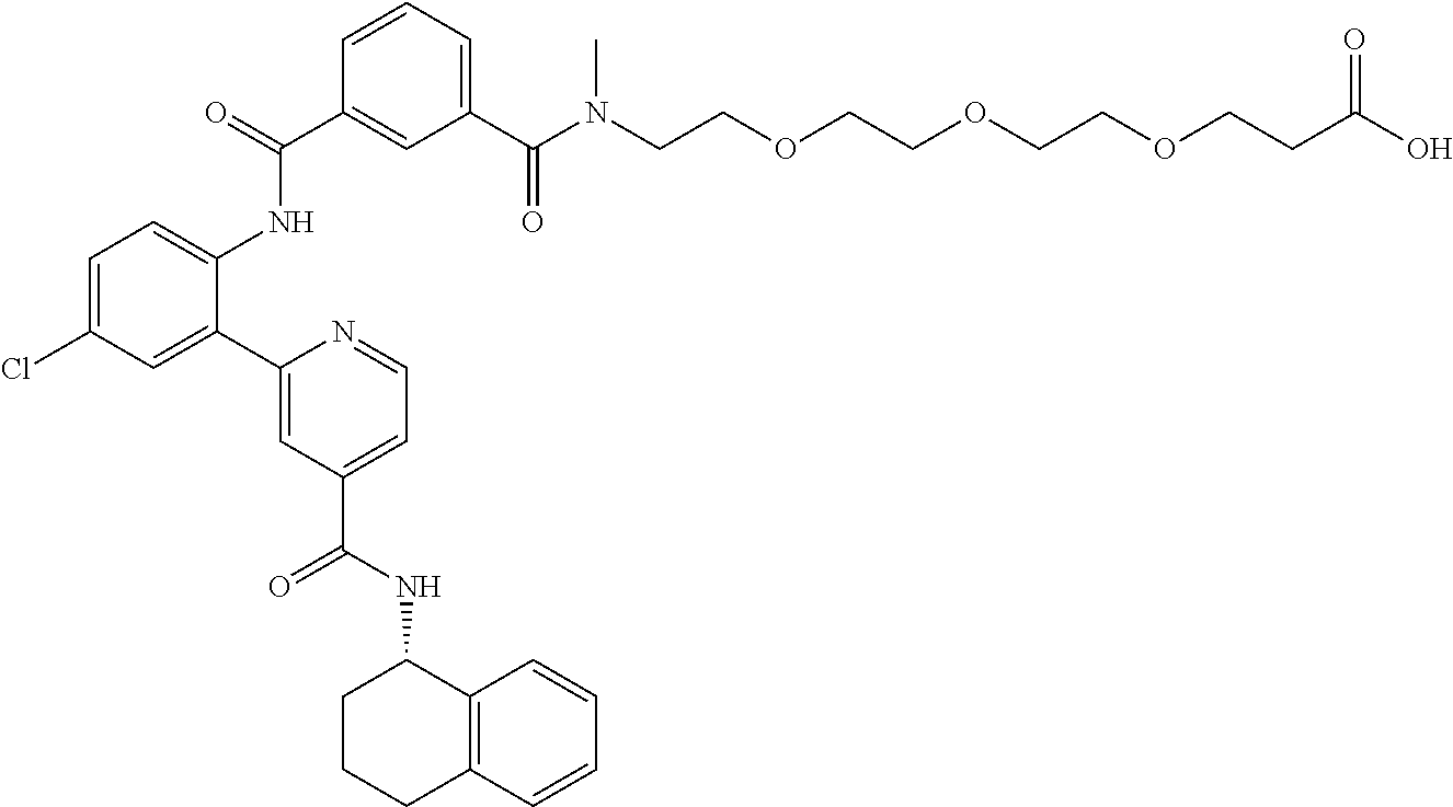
C(=O)(NC1=CC=C(Cl)C=C1C1=CC(C(NC2CCCC3=C2C=CC=C3)=O)=CC=N1)C1=CC(C(N(CCOCCOCCOCCC(O)=O)C)=O)=CC=C1
